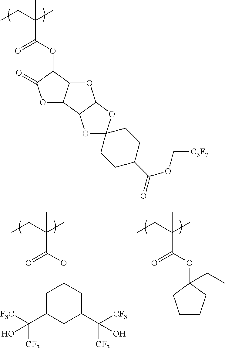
C(C(C)(C(OC1C(=O)OC2C1OC1C2OC2(O1)CCC(C(=O)OC[C3F7])CC2)=O)C)C.C(C(C)(C(OC1CC(C([F3C])([CF3])O)CC(C([CF3])([CF3])O)C1)=O)C)C.C(C(C)(C(OC1(CC)CCCC1)=O)C)C
